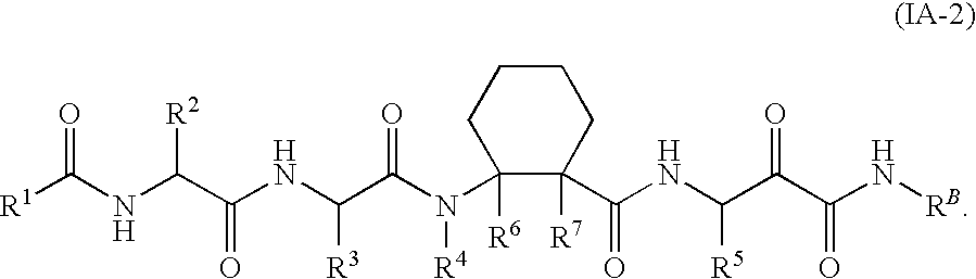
[R1]C(NC(C(NC(C(N(C1([R6])C([R7])(C(NC(C(C(N[RB])=O)=O)[R5])=O)CCCC1)[R4])=O)[R3])=O)[R2])=O
